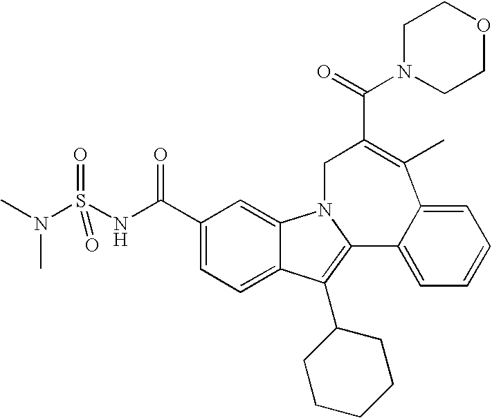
C(=O)(C1=C(C)C2=CC=CC=C2C2=C(C3CCCCC3)C3=CC=C(C(=O)NS(N(C)C)(=O)=O)C=C3N2C1)N1CCOCC1
